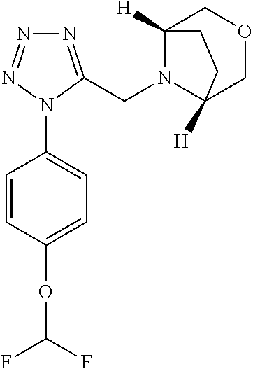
C1(N2C(CN3C4([H])COCC3([H])CC4)=NN=N2)=CC=C(OC(F)F)C=C1
